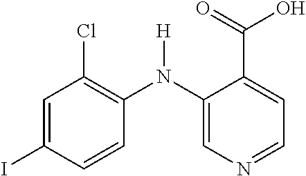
C1=C(I)C=CC(N(C2=CN=CC=C2C(=O)O)[H])=C1Cl
